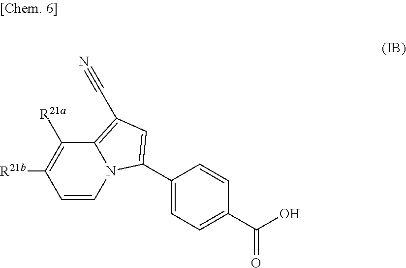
C12=C(C#N)C=C(C3=CC=C(C(O)=O)C=C3)N1C=CC([R21b])=C2[R21a]
